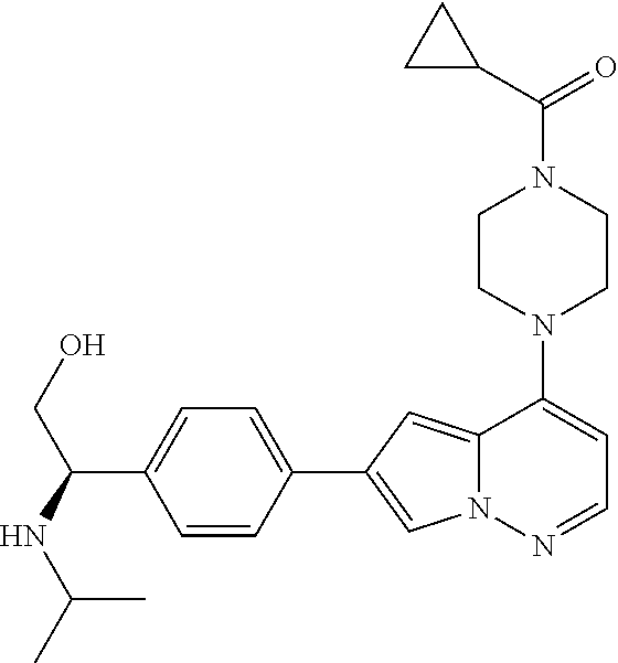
N1(C2=CC=NN3C2=CC(C2=CC=C(C(NC(C)C)CO)C=C2)=C3)CCN(C(=O)C2CC2)CC1
